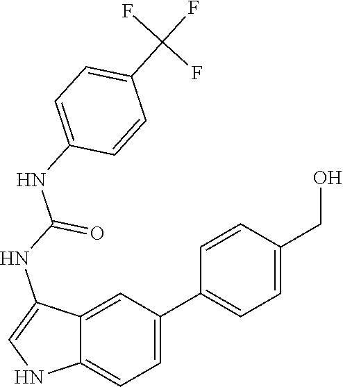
N1C=C(NC(NC2=CC=C(C(F)(F)F)C=C2)=O)C2=CC(C3=CC=C(CO)C=C3)=CC=C12
